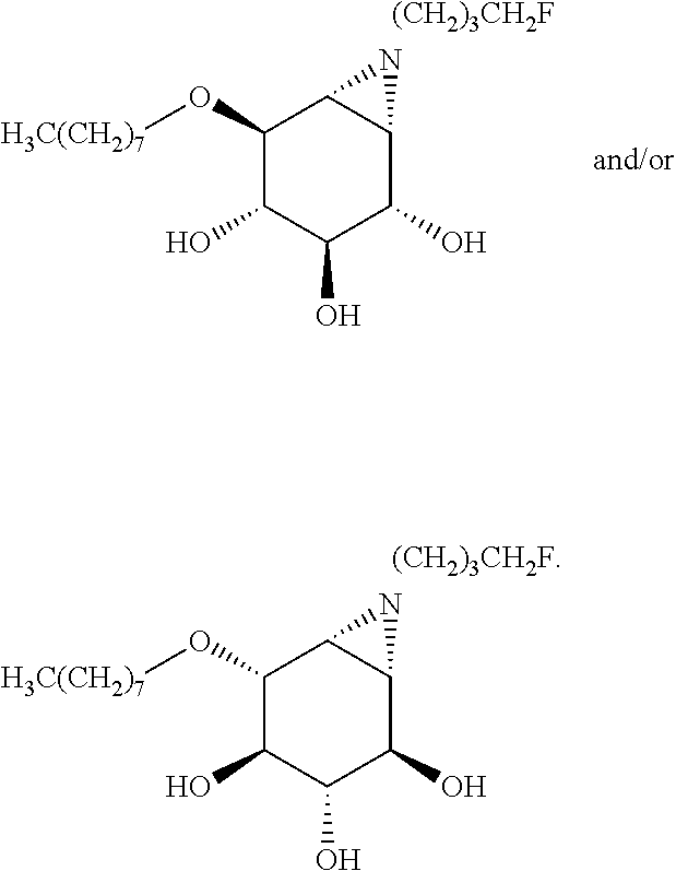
C1(O[H3C(CH2)7])C(O)C(O)C(O)C2C1N2.[(CH2)3CH2F].C1(O[H3C(CH2)7])C(O)C(O)C(O)C2C1N2.[(CH2)3CH2F]
